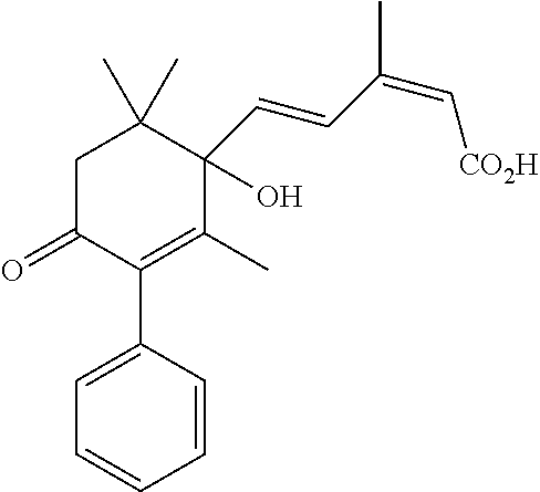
C1C(=O)C(C2=CC=CC=C2)=C(C)C(C=CC(C)=C[CO2H])(O)C1(C)C
